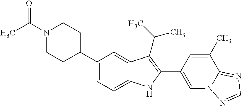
C1=C(C2=C(C(C)C)C3=CC(C4CCN(C(C)=O)CC4)=CC=C3N2)C=C(C)C2=NC=NN12
